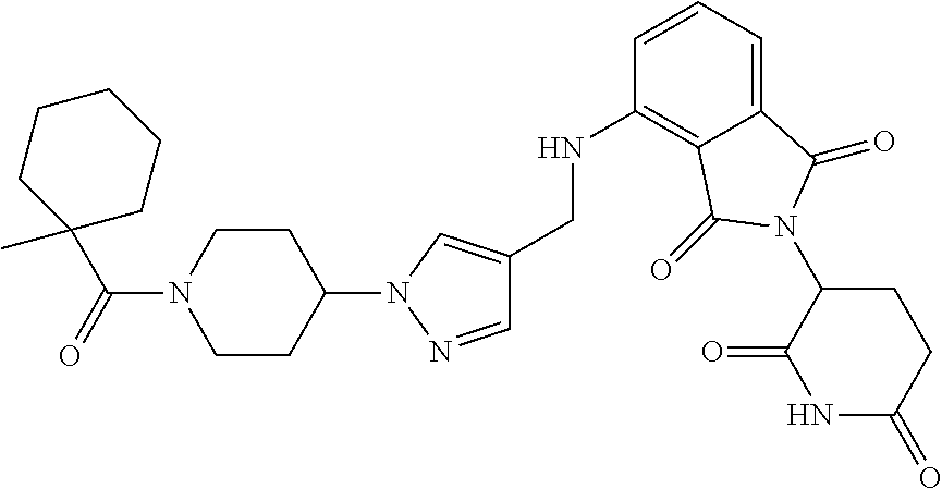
C1(CNC2=C3C(=CC=C2)C(=O)N(C2C(=O)NC(=O)CC2)C3=O)=CN(C2CCN(C(=O)C3(C)CCCCC3)CC2)N=C1
